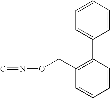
C1=CC(C2=CC=CC=C2)=C(CON=C)C=C1
